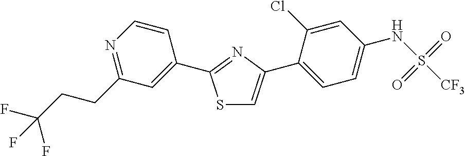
S1C=C(C2=CC=C(NS([CF3])(=O)=O)C=C2Cl)N=C1C1=CC(CCC(F)(F)F)=NC=C1
